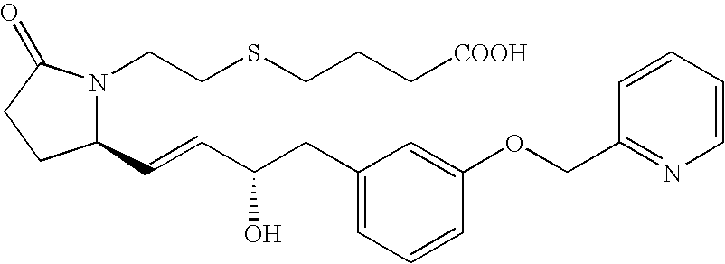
C1(C=CC(CC2=CC=CC(OCC3=NC=CC=C3)=C2)O)N(CCSCCC[COOH])C(=O)CC1
